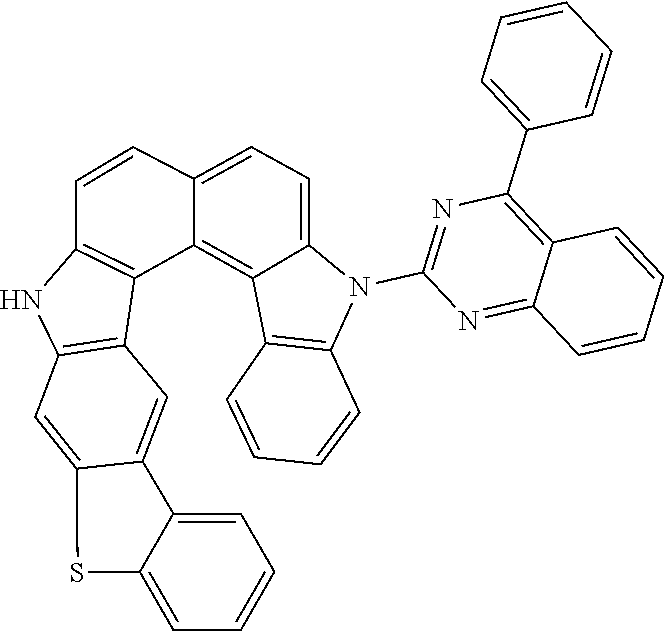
S1C2=CC=CC=C2C2=CC3=C(C=C12)NC1=C3C2=C3C(=CC=C2C=C1)N(C1=NC(C2=CC=CC=C2)=C2C(=N1)C=CC=C2)C1=C3C=CC=C1
